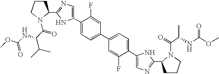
C1(C2=CN=C(C3CCCN3C(C(NC(OC)=O)C(C)C)=O)N2)=CC=C(C2=CC=C(C3=CN=C(C4CCCN4C(=O)C(C)NC(OC)=O)N3)C(F)=C2)C=C1F
